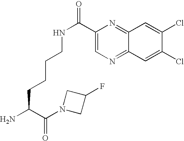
NC(C(N1CC(F)C1)=O)CCCCNC(C1=CN=C2C(=N1)C=C(Cl)C(Cl)=C2)=O
